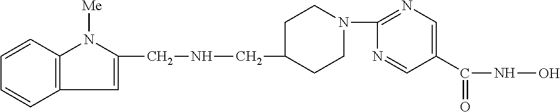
C1CN(C2=NC=C(C(=O)NO)C=N2)CCC1CNCC1=CC2=C(N1[Me])C=CC=C2
